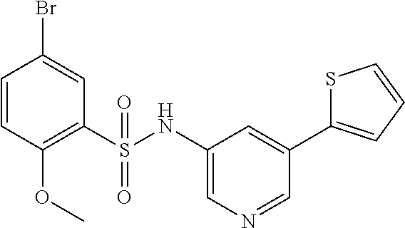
C1=CC(OC)=C(S(NC2=CN=CC(C3=CC=CS3)=C2)(=O)=O)C=C1Br
